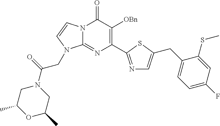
N12C(=NC(C3=NC=C(CC4=CC=C(F)C=C4SC)S3)=C([OBn])C1=O)N(CC(N1CC(C)OC(C)C1)=O)C=C2
